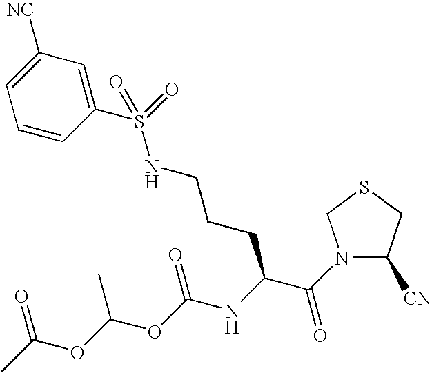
N1(C(C(NC(OC(OC(C)=O)C)=O)CCCNS(C2=CC([NC])=CC=C2)(=O)=O)=O)C([CN])CSC1
